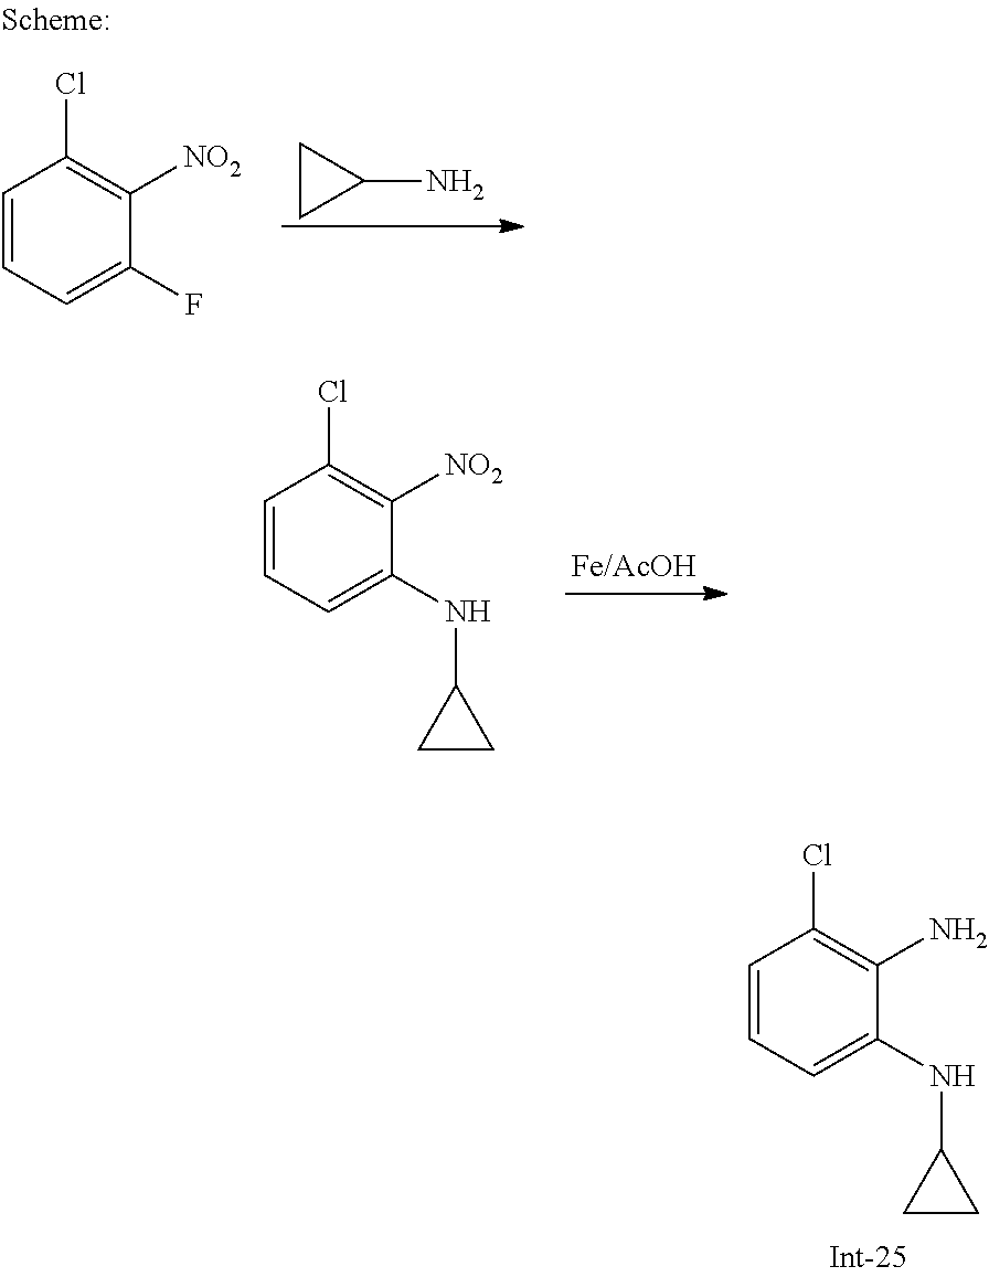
C1=CC=C(NC2CC2)C([NO2])=C1Cl.C1CC1N.C1=CC=C(F)C([NO2])=C1Cl.C1=CC=C(NC2CC2)C(N)=C1Cl
